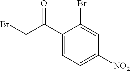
O=C(CBr)C1=CC=C([NO2])C=C1Br
